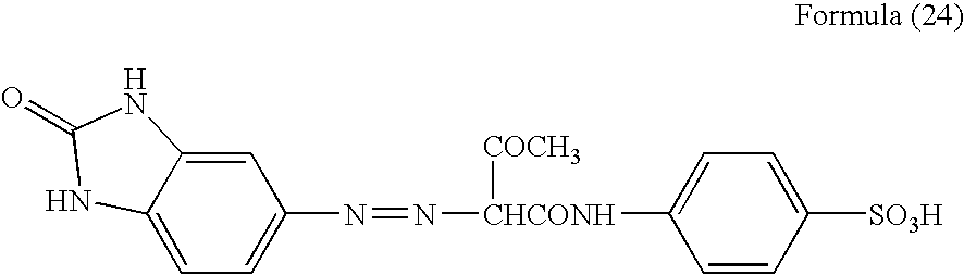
C1=C2C(=CC=C1N=N[CHCONH]([COCH3])C1=CC=C([SO3H])C=C1)NC(=O)N2
